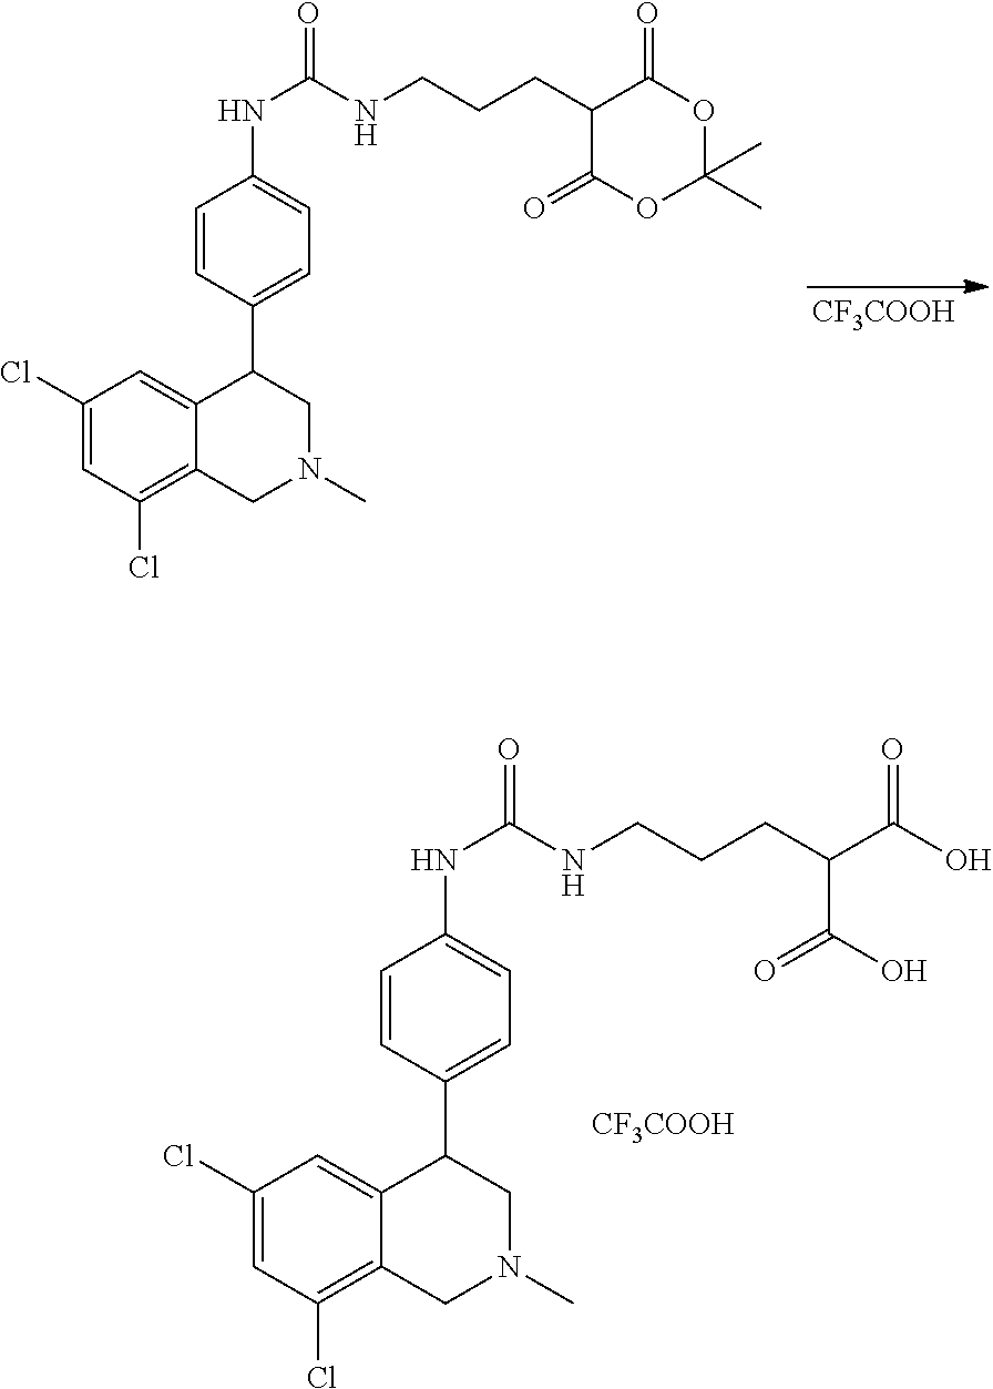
C1(Cl)=CC(Cl)=C2C(=C1)C(C1=CC=C(NC(=O)NCCCC3C(=O)OC(C)(C)OC3=O)C=C1)CN(C)C2.[CF3COOH].C1(Cl)=CC(Cl)=C2C(=C1)C(C1=CC=C(NC(=O)NCCCC(C(O)=O)C(O)=O)C=C1)CN(C)C2.[CF3COOH]
